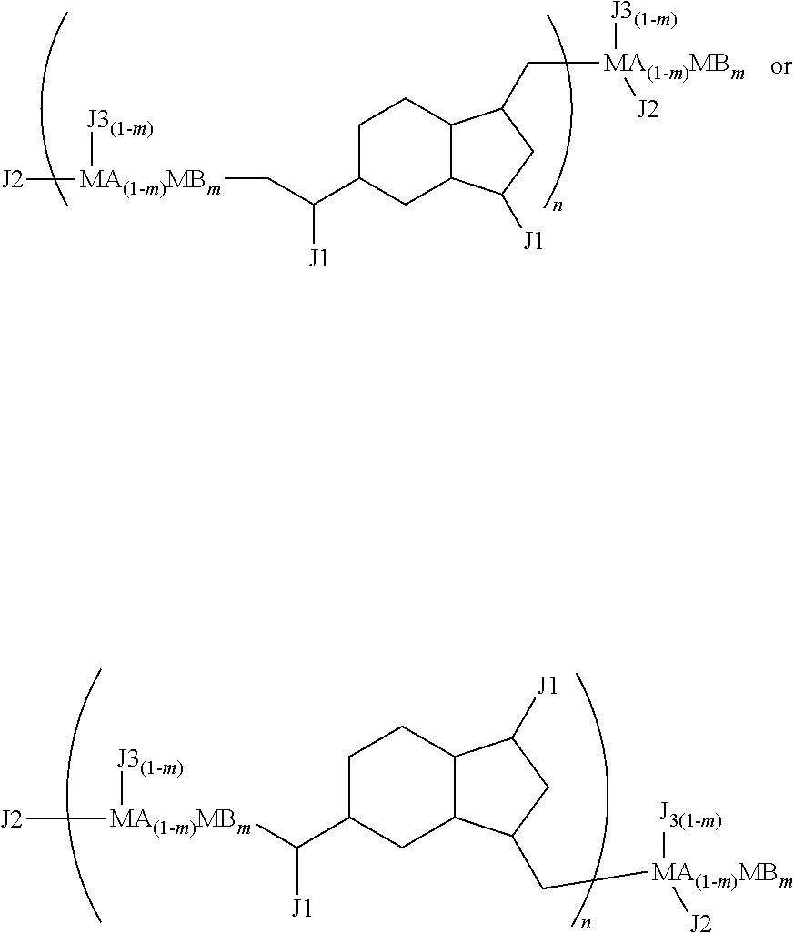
C1C(C([J1])C[MA(1-m)MBm]([J3(1-m)])[J2])CC2C(C1)C(C[MA(1-m)MBm]([J3(1-m)])[J2])CC2[J1].C1C(C([MA(1-m)MBm]([J2])[J3(1-m)])[J1])CC2C(C1)C([J1])CC2C[MA(1-m)MBm]([J3(1-m)])[J2]
